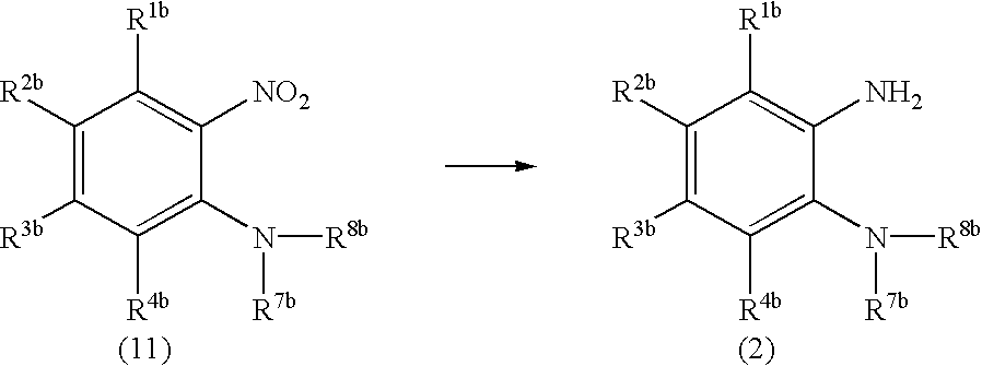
C1([R2b])=C([R3b])C([R4b])=C(N([R8b])[R7b])C([NO2])=C1[R1b].C1([R2b])=C([R3b])C([R4b])=C(N([R8b])[R7b])C(N)=C1[R1b]
